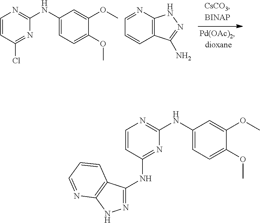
C1=CC2=C(N=C1)NN=C2N.C1=CC(Cl)=NC(NC2=CC=C(OC)C(OC)=C2)=N1.C1=CC(NC2=NNC3=C2C=CC=N3)=NC(NC2=CC=C(OC)C(OC)=C2)=N1
